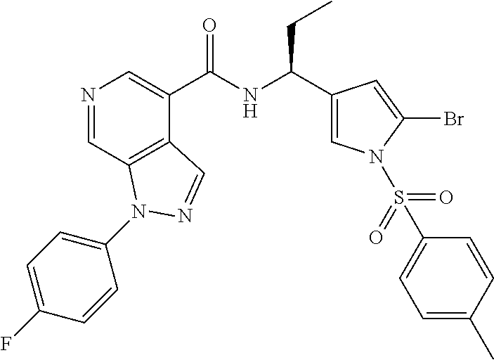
N1=CC2=C(C(C(NC(C3=CN(S(C4=CC=C(C)C=C4)(=O)=O)C(Br)=C3)CC)=O)=C1)C=NN2C1=CC=C(F)C=C1
